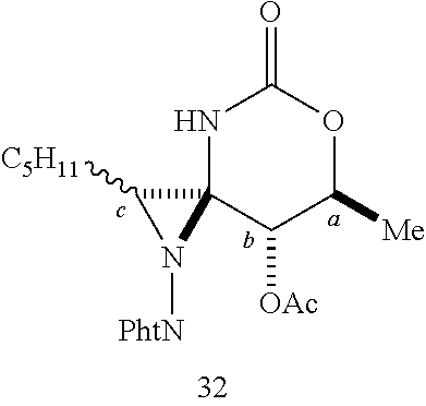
N1C2(C([OAc])C([Me])OC1=O)C([C5H11])N2[PhtN]
